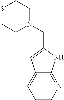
C1=CN=C2C(=C1)C=C(CN1CCSCC1)N2
